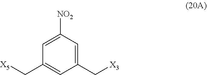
[NO2]C1=CC(C[X5])=CC(C[X3])=C1
